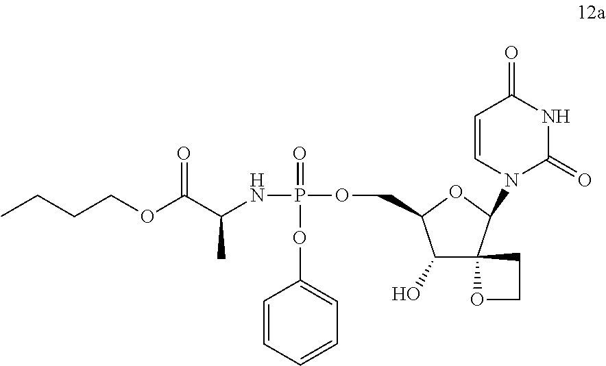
CCCCOC(C(NP(=O)(OC1=CC=CC=C1)OCC1C(O)C2(C(N3C=CC(=O)NC3=O)O1)OCC2)C)=O
